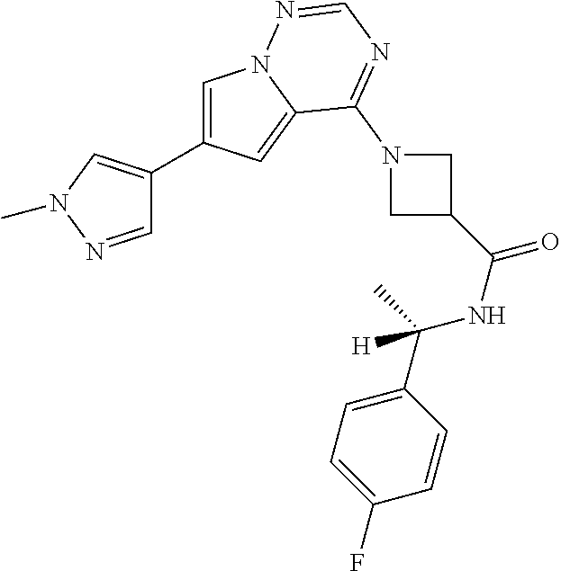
C1=C(C2=CN(C)N=C2)C=C2N1N=CN=C2N1CC(C(NC(C2=CC=C(F)C=C2)(C)[H])=O)C1
